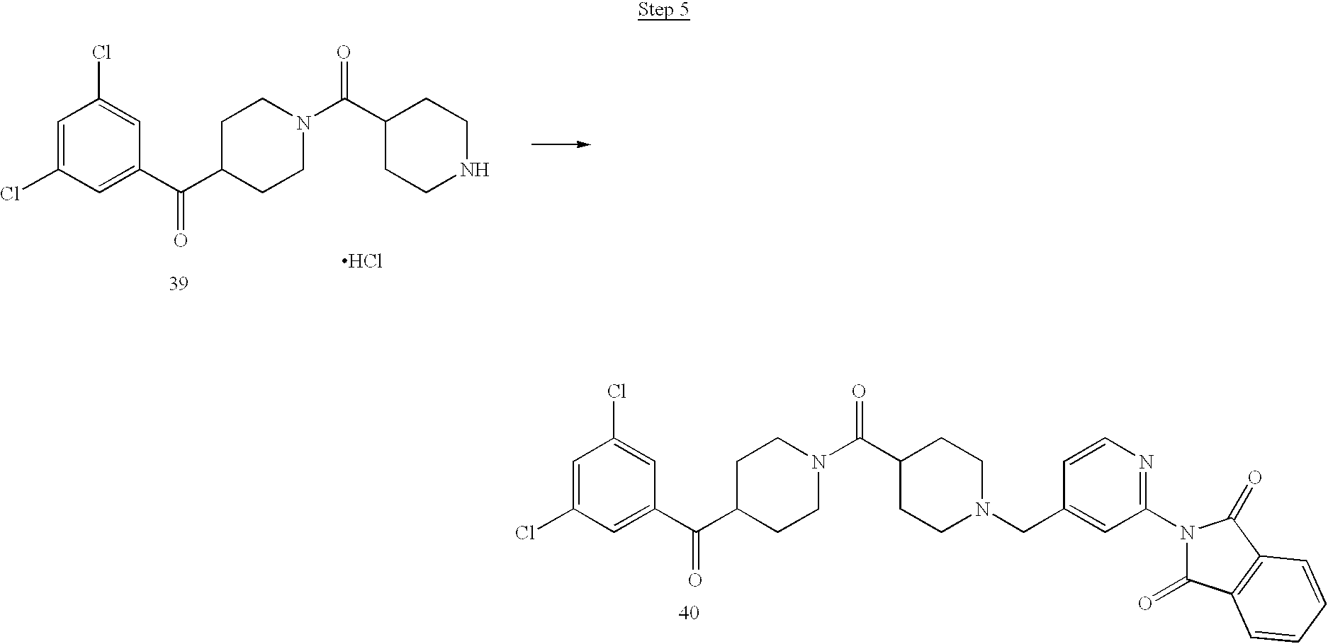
C1=C(Cl)C=C(C(C2CCN(C(C3CCNCC3)=O)CC2)=O)C=C1Cl.Cl.C1=C(Cl)C=C(C(C2CCN(C(=O)C3CCN(CC4=CC(N5C(=O)C6=C(C5=O)C=CC=C6)=NC=C4)CC3)CC2)=O)C=C1Cl
